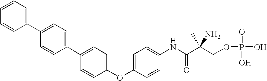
C1=C(C2=CC=C(C3=CC=CC=C3)C=C2)C=CC(OC2=CC=C(NC(C(COP(=O)(O)O)(C)N)=O)C=C2)=C1
